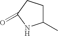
C1(C)CCC(=O)N1
